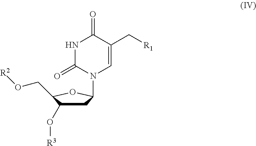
C1C(O[R3])C(CO[R2])OC1N1C=C(C[R1])C(=O)NC1=O
